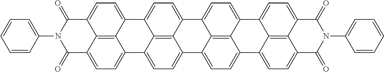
C12=C3C4=CC=C1C1=CC=C5C6=C1C(=CC=C6C(=O)N(C1=CC=CC=C1)C5=O)C2=CC=C3C1=CC=C2C3=C1C4=CC=C3C1=CC=C3C4=C1C2=CC=C4C(=O)N(C1=CC=CC=C1)C3=O
